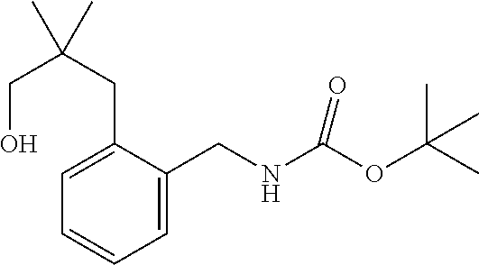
C1=C(CC(C)(CO)C)C(CNC(OC(C)(C)C)=O)=CC=C1
